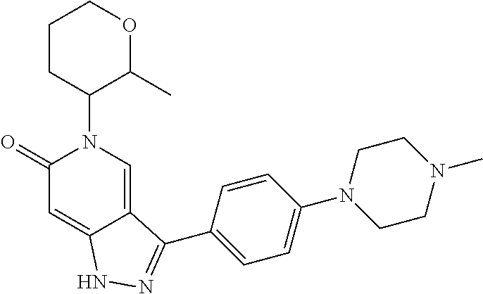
C1CC(N2C(=O)C=C3C(=C2)C(C2=CC=C(N4CCN(C)CC4)C=C2)=NN3)C(C)OC1
